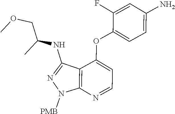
N1=C(NC(COC)C)C2=C(N1[PMB])N=CC=C2OC1=CC=C(N)C=C1F
